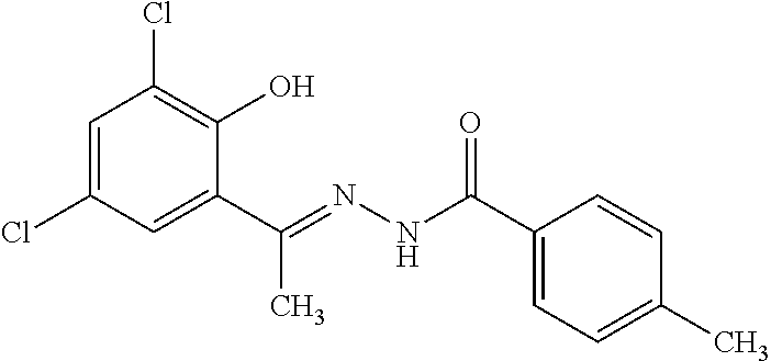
C1=C(Cl)C=C(C(C)=NNC(=O)C2=CC=C(C)C=C2)C(O)=C1Cl
